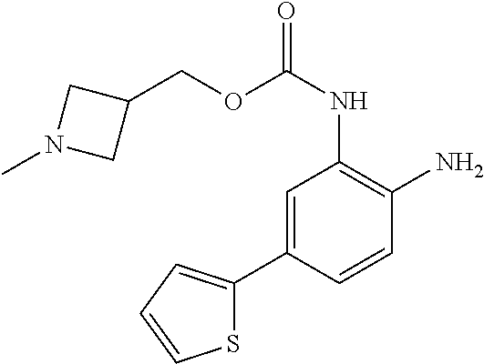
C1=C(C2=CC=CS2)C=CC(N)=C1NC(OCC1CN(C)C1)=O
